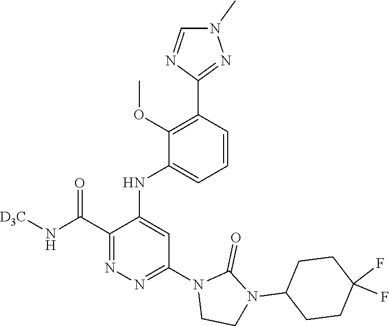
C1(C(N[D3C])=O)=NN=C(N2CCN(C3CCC(F)(F)CC3)C2=O)C=C1NC1=CC=CC(C2=NN(C)C=N2)=C1OC
